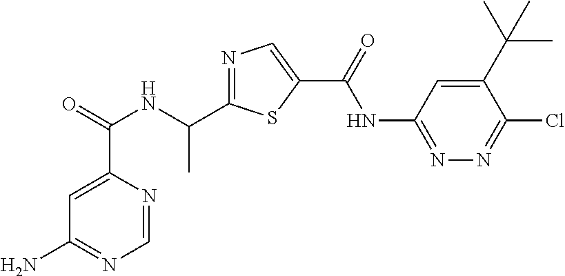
C1=NC(C(=O)NC(C2=NC=C(C(=O)NC3=NN=C(Cl)C(C(C)(C)C)=C3)S2)C)=CC(N)=N1
